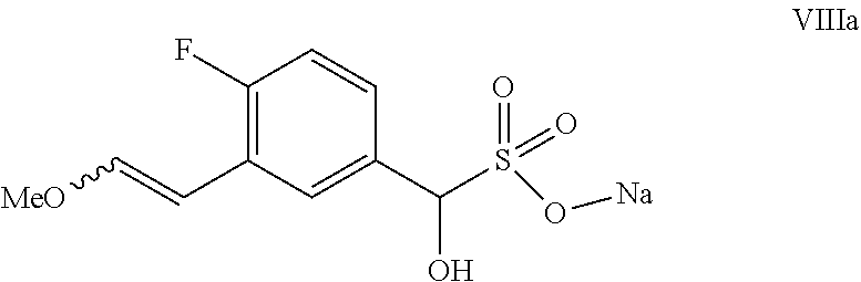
C1(F)=C(C=C[MeO])C=C(C(S(=O)(=O)O[Na])O)C=C1
